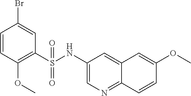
C1(S(NC2=CN=C3C(=C2)C=C(OC)C=C3)(=O)=O)=C(OC)C=CC(Br)=C1
